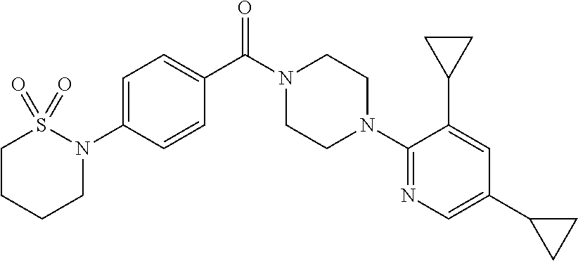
C1=C(N2CCCCS2(=O)=O)C=CC(C(N2CCN(C3=NC=C(C4CC4)C=C3C3CC3)CC2)=O)=C1
